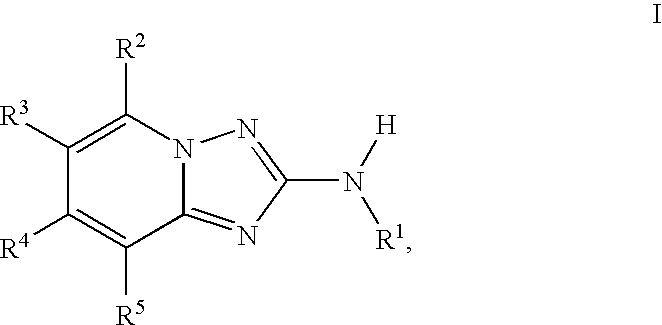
N(C1=NN2C(=N1)C([R5])=C([R4])C([R3])=C2[R2])([H])[R1]
